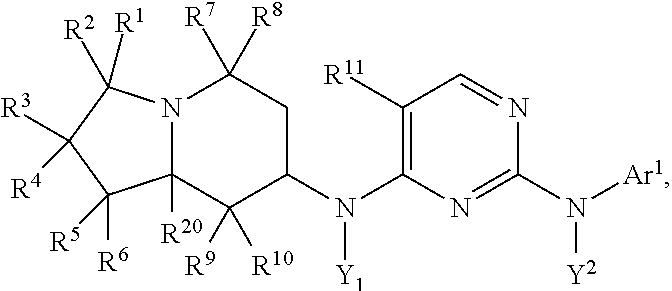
N12C([R20])(C([R9])([R10])C(N(C3=C([R11])C=NC(N([Y2])[Ar1])=N3)[Y1])CC1([R7])[R8])C([R6])([R5])C([R3])([R4])C2([R2])[R1]
